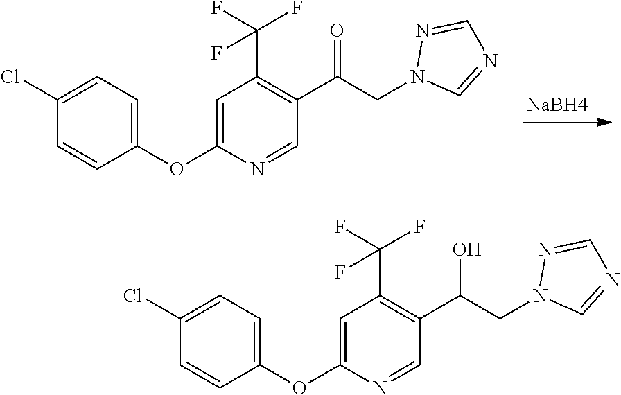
C1(OC2=CC(C(F)(F)F)=C(C(CN3C=NC=N3)=O)C=N2)=CC=C(Cl)C=C1.[NaBH4].C1(OC2=CC(C(F)(F)F)=C(C(CN3C=NC=N3)O)C=N2)=CC=C(Cl)C=C1
